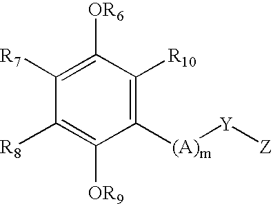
C1([(A)m][Y][Z])=C([R10])C([OR6])=C([R7])C([R8])=C1[OR9]
